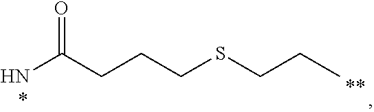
NC(CCCSCCC)=O
